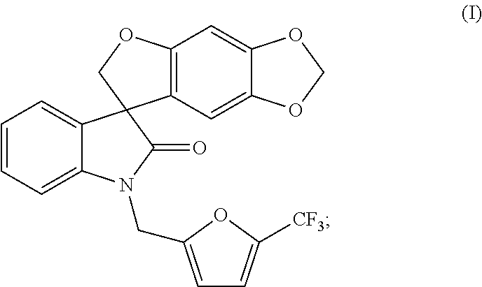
C1=C2C(=CC3=C1C1(C4=CC=CC=C4N(CC4=CC=C([CF3])O4)C1=O)CO3)OCO2
